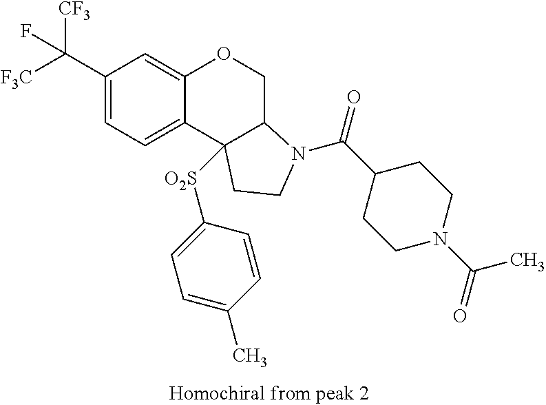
C1(C([F3C])([CF3])F)=CC=C2C(=C1)OCC1C2([O2S]C2=CC=C(C)C=C2)CCN1C(C1CCN(C(=O)C)CC1)=O
